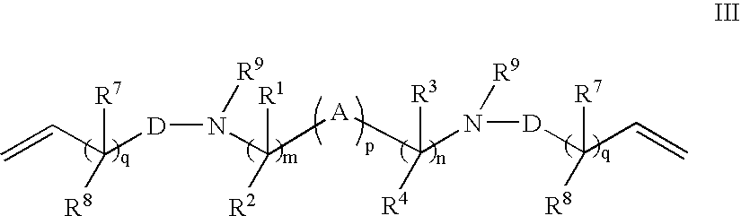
C=CC([D]N(C([R1])([R2])[A]C(N([D]C(C=C)([R7])[R8])[R9])([R3])[R4])[R9])([R7])[R8]
